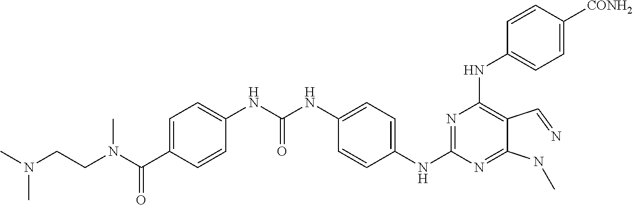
C1=C(C(N(CCN(C)C)C)=O)C=CC(NC(NC2=CC=C(NC3=NC(NC4=CC=C([CONH2])C=C4)=C(C=N)C(NC)=N3)C=C2)=O)=C1
